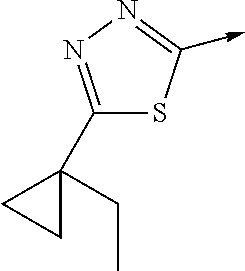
C1(C2(CC)CC2)=NN=C(->C)S1
